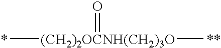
C[(CH2)2OCNH(CH2)3O](=O)C.*.[**]
